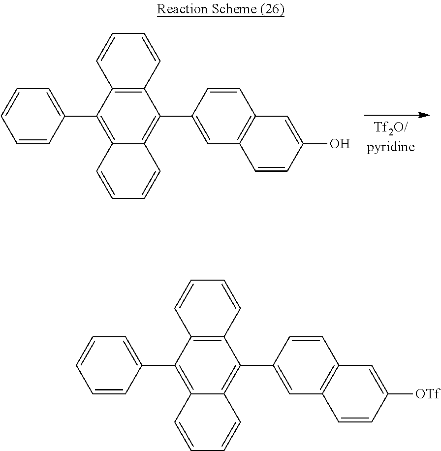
C12=C(C(C3=CC4=C(C=C3)C=C(O)C=C4)=C3C(=C1C1=CC=CC=C1)C=CC=C3)C=CC=C2.C12=C(C(C3=CC4=C(C=C3)C=C([OTf])C=C4)=C3C(=C1C1=CC=CC=C1)C=CC=C3)C=CC=C2
